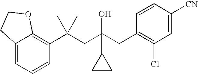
C12=CC=CC(C(CC(CC3=C(Cl)C=C([CN])C=C3)(O)C3CC3)(C)C)=C1OCC2
